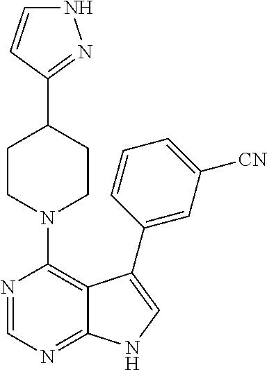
N1(C2=C3C(=NC=N2)NC=C3C2=CC([CN])=CC=C2)CCC(C2=NNC=C2)CC1
